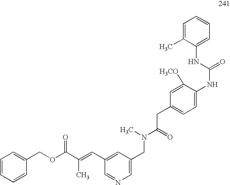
C1=CC=CC(COC(C(C)=CC2=CC(CN(C(=O)CC3=CC=C(NC(=O)NC4=CC=CC=C4C)C([H3CO])=C3)C)=CN=C2)=O)=C1
